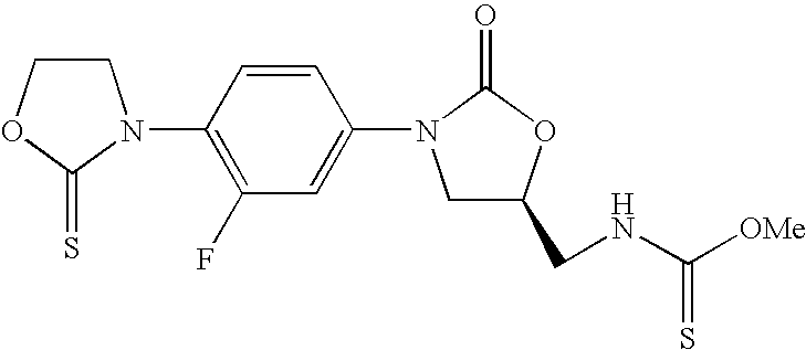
C1COC(=S)N1C1=C(F)C=C(N2CC(CNC([OMe])=S)OC2=O)C=C1
